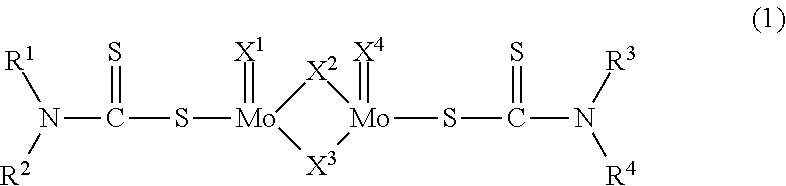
[Mo]1(=[X1])(SC(N([R1])[R2])=S)[X3][Mo](=[X4])(SC(N([R3])[R4])=S)[X2]1
